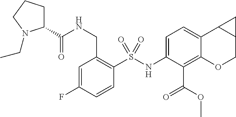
C1=C(NS(C2=C(CNC(=O)C3CCCN3CC)C=C(F)C=C2)(=O)=O)C(C(OC)=O)=C2C(=C1)C1C(CO2)C1
